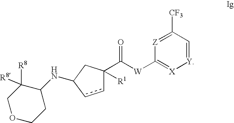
[Z]1=C([CF3])C=[Y][X]=C1[W]C(=O)C1([R1])ccC(NC2C([R8])([R8])COCC2)C1
